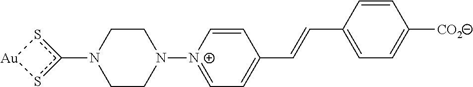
N1(c2s[Au]s2)CCN([N+]2=CC=C(C=CC3=CC=C([CO2])C=C3)C=C2)CC1
